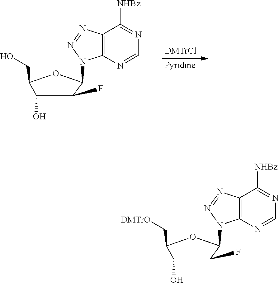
[Pyridine].C1(O)C(CO)OC(N2C3=C(C([NHBz])=NC=N3)N=N2)C1F.[DMTrCl].C1(O)C(C[DMTrO])OC(N2C3=C(C([NHBz])=NC=N3)N=N2)C1F
